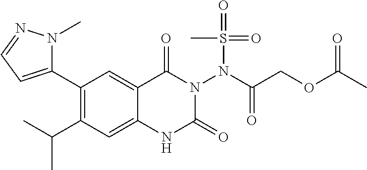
C1(C2=CC=NN2C)=C(C(C)C)C=C2C(=C1)C(=O)N(N(C(COC(C)=O)=O)S(C)(=O)=O)C(=O)N2
